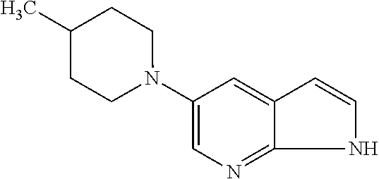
C1(N2CCC(C)CC2)=CN=C2C(=C1)C=CN2
